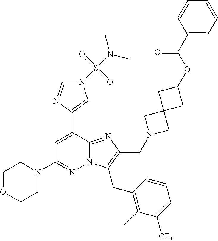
C1=CC(C(OC2CC3(C2)CN(CC2=C(CC4=C(C)C([CF3])=CC=C4)N4C(=N2)C(C2=CN(S(N(C)C)(=O)=O)C=N2)=CC(N2CCOCC2)=N4)C3)=O)=CC=C1
